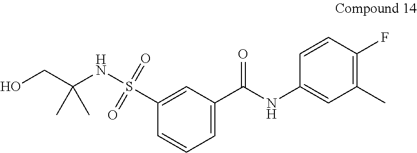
OCC(NS(C1=CC(C(NC2=CC(C)=C(F)C=C2)=O)=CC=C1)(=O)=O)(C)C
